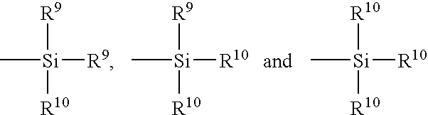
C[Si]([R9])([R10])[R9].C[Si]([R9])([R10])[R10].C[Si]([R10])([R10])[R10]
